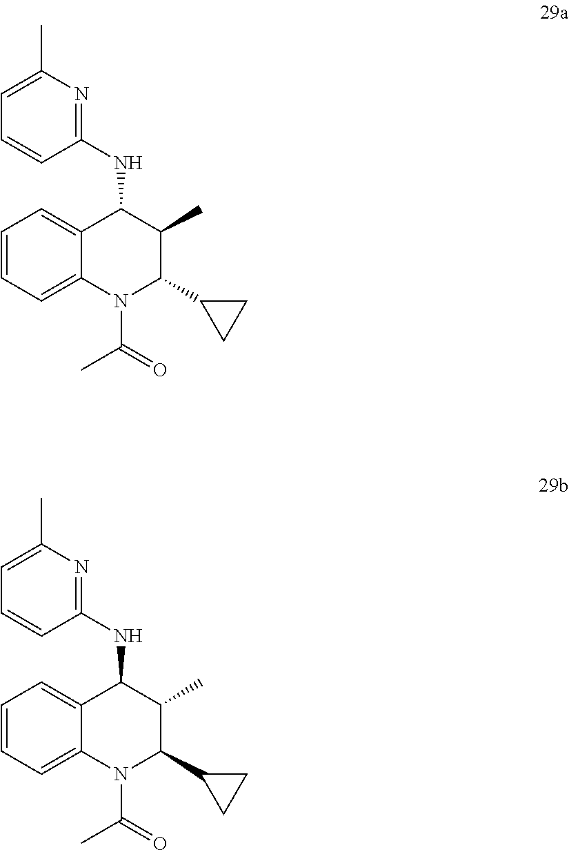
C1=CC=C2C(=C1)C(NC1=NC(C)=CC=C1)C(C)C(C1CC1)N2C(C)=O.C1=CC=C2C(=C1)C(NC1=NC(C)=CC=C1)C(C)C(C1CC1)N2C(C)=O
